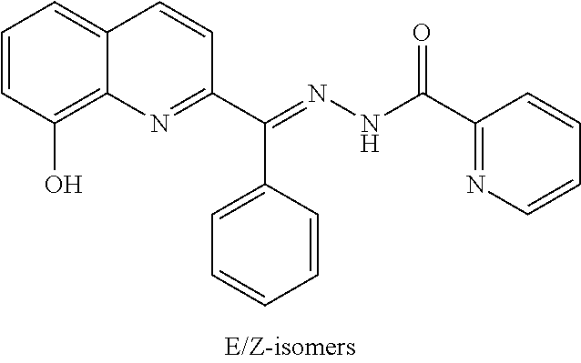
C12=C(O)C=CC=C1C=CC(C(C1=CC=CC=C1)=NNC(C1=NC=CC=C1)=O)=N2
